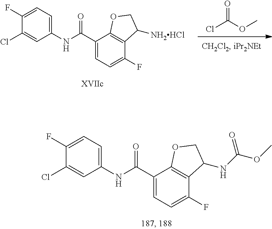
C1(Cl)=CC(NC(C2=CC=C(F)C3=C2OCC3NC(OC)=O)=O)=CC=C1F.ClC(OC)=O.C1(Cl)=CC(NC(C2=CC=C(F)C3=C2OCC3[NH2HCl])=O)=CC=C1F
